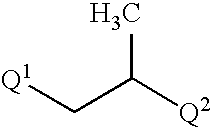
[Q1]CC([Q2])C
